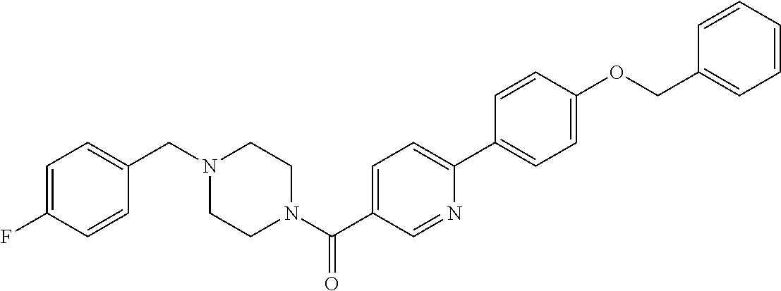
C1(F)=CC=C(CN2CCN(C(C3=CC=C(C4=CC=C(OCC5=CC=CC=C5)C=C4)N=C3)=O)CC2)C=C1
